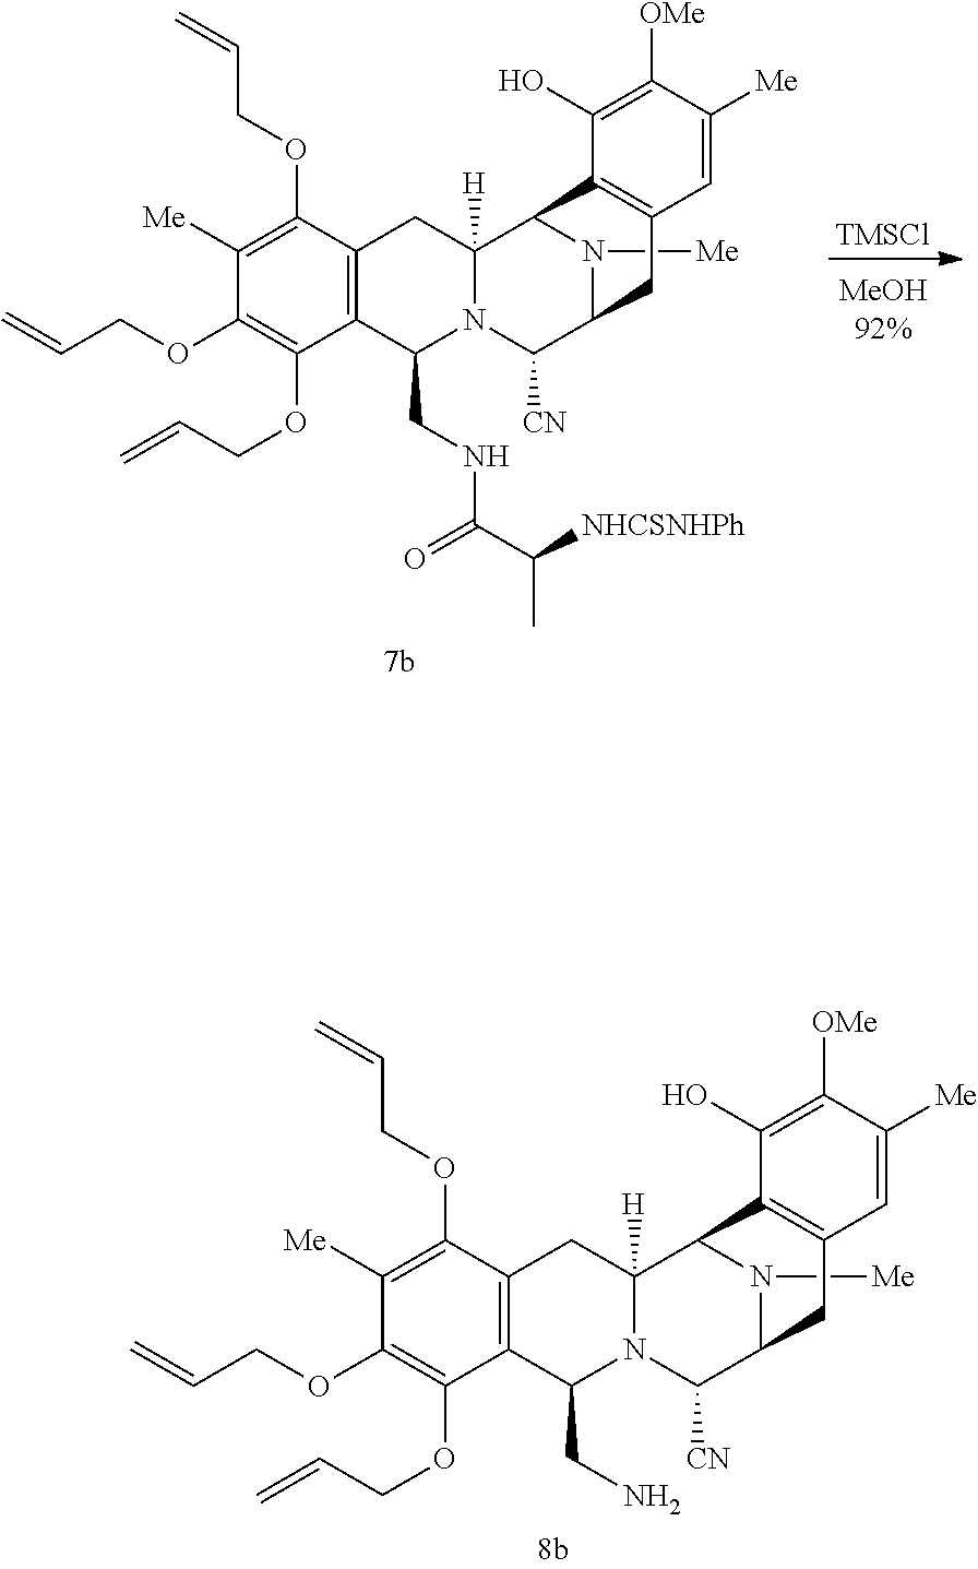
[TMSCl].N1([Me])C2C([CN])N3C(CNC(C([NHCSNHPh])C)=O)C4=C(C(OCC=C)=C([Me])C(OCC=C)=C4OCC=C)CC3([H])C1C1=C(C=C([Me])C([OMe])=C1O)C2.N1([Me])C2C([CN])N3C(CN)C4=C(C(OCC=C)=C([Me])C(OCC=C)=C4OCC=C)CC3([H])C1C1=C(C=C([Me])C([OMe])=C1O)C2
